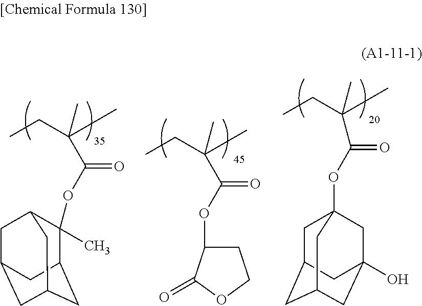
C1(C)(OC(C(CC)(C)C)=O)C2CC3CC(CC1C3)C2.C1C(OC(=O)C(CC)(C)C)C(=O)OC1.C1C2CC3CC(O)(CC1(OC(=O)C(CC)(C)C)C3)C2
